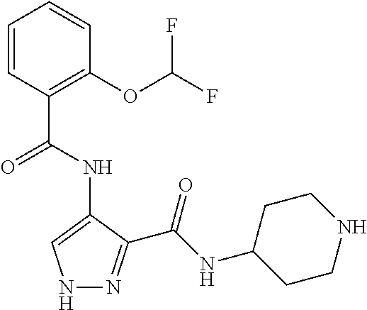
N1N=C(C(NC2CCNCC2)=O)C(NC(=O)C2=C(OC(F)F)C=CC=C2)=C1
